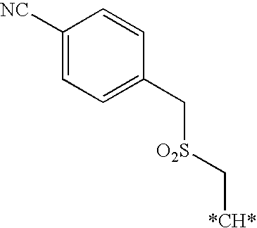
C1([NC])=CC=C(C[O2S]C[*CH*])C=C1
